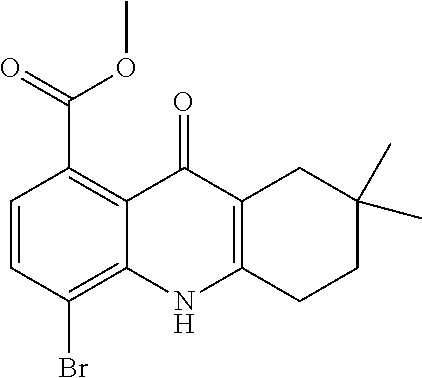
C1=CC(Br)=C2C(=C1C(OC)=O)C(=O)C1=C(N2)CCC(C)(C)C1
